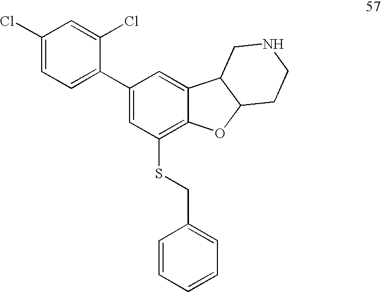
C1(Cl)=CC=C(C2=CC(SCC3=CC=CC=C3)=C3C(=C2)C2C(O3)CCNC2)C(Cl)=C1
